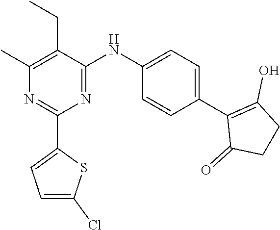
C1(C)=C(CC)C(NC2=CC=C(C3=C(O)CCC3=O)C=C2)=NC(C2=CC=C(Cl)S2)=N1
